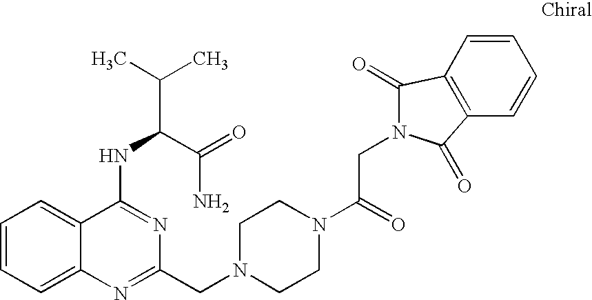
C1=CC=C2C(=C1)C(NC(C(C)C)C(=O)N)=NC(CN1CCN(C(=O)CN3C(=O)C4=C(C=CC=C4)C3=O)CC1)=N2
